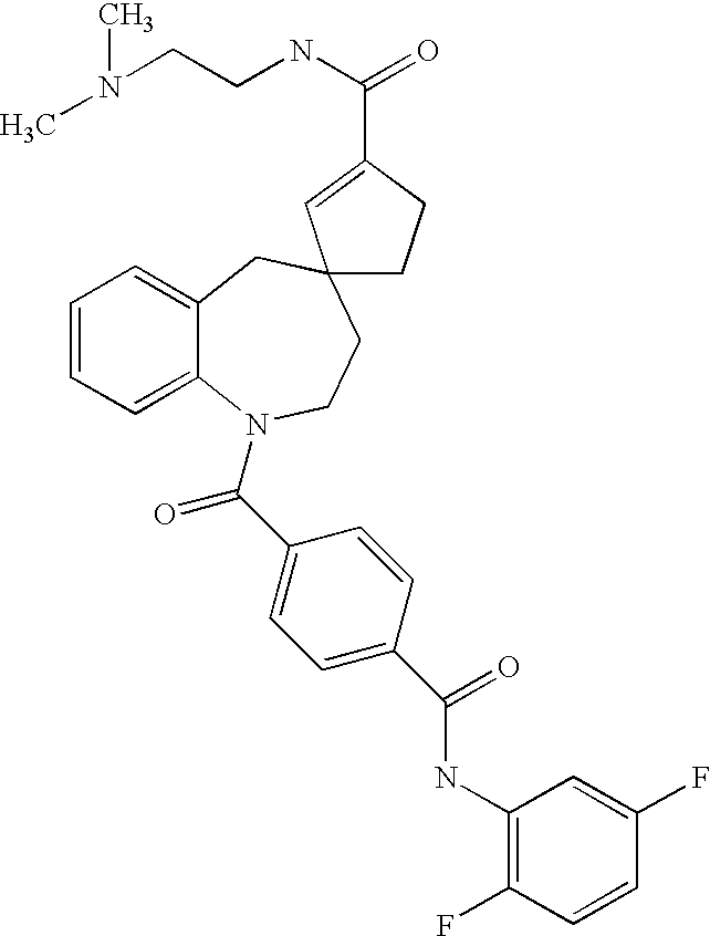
C1=CC=C2C(=C1)CC1(CCN2C(C2=CC=C(C(NC3=C(F)C=CC(F)=C3)=O)C=C2)=O)CCC(C(NCCN(C)C)=O)=C1
